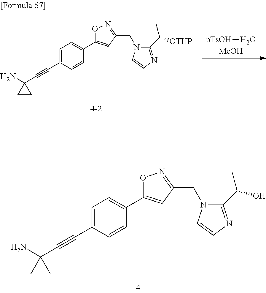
C1(C#CC2(N)CC2)=CC=C(C2=CC(CN3C(C(O)C)=NC=C3)=NO2)C=C1.C1(C#CC2(N)CC2)=CC=C(C2=CC(CN3C(C([OTHP])C)=NC=C3)=NO2)C=C1.[pTsOH]O.[MeOH]
